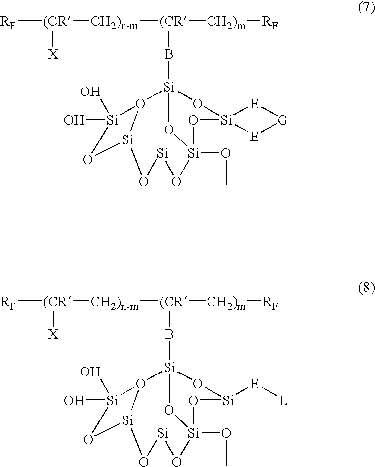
[RF][(CR]([X])[CH2)n-m][(CR]([CH2)m][RF])B[Si]12O[Si]3(O[Si](OC)(O1)O[Si]O[Si]1O2[Si](O)(O)O1)[E][G][E]3.[RF][(CR]([X])[CH2)n-m][(CR]([CH2)m][RF])B[Si]12O[Si]([E][L])O[Si](OC)(O1)O[Si]O[Si]1O2[Si](O)(O)O1
